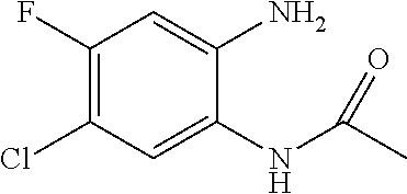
C1(F)=C(Cl)C=C(NC(C)=O)C(N)=C1
